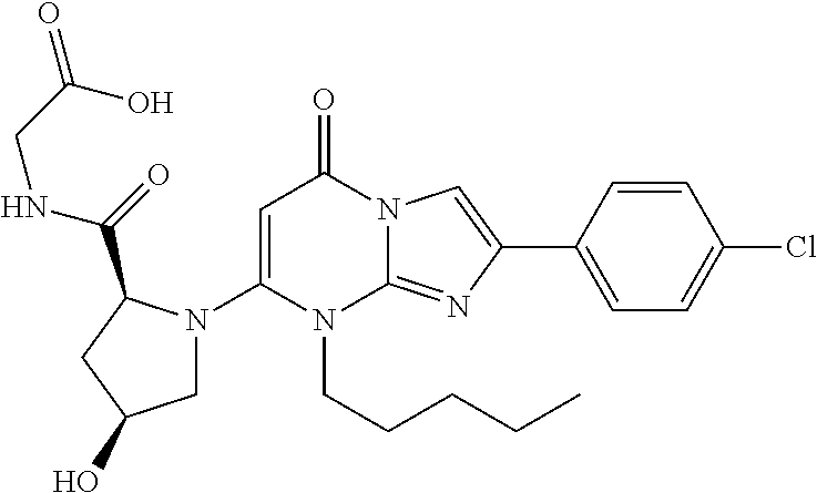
C1(N2CC(O)CC2C(=O)NCC(O)=O)=CC(=O)N2C(=NC(C3=CC=C(Cl)C=C3)=C2)N1CCCCC
